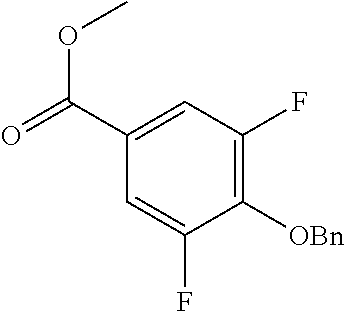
O(C(C1=CC(F)=C([OBn])C(F)=C1)=O)C
